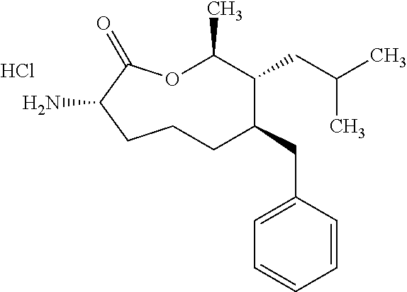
Cl.O1C(C)C(CC(C)C)C(CC2=CC=CC=C2)CCCC(N)C1=O
